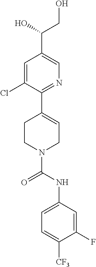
C1=C(Cl)C(C2=CCN(C(NC3=CC=C([CF3])C(F)=C3)=O)CC2)=NC=C1C(CO)O
